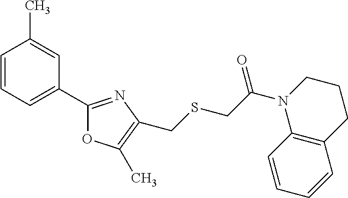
C1=CC=C(C2=NC(CSCC(=O)N3C4=C(CCC3)C=CC=C4)=C(C)O2)C=C1C
